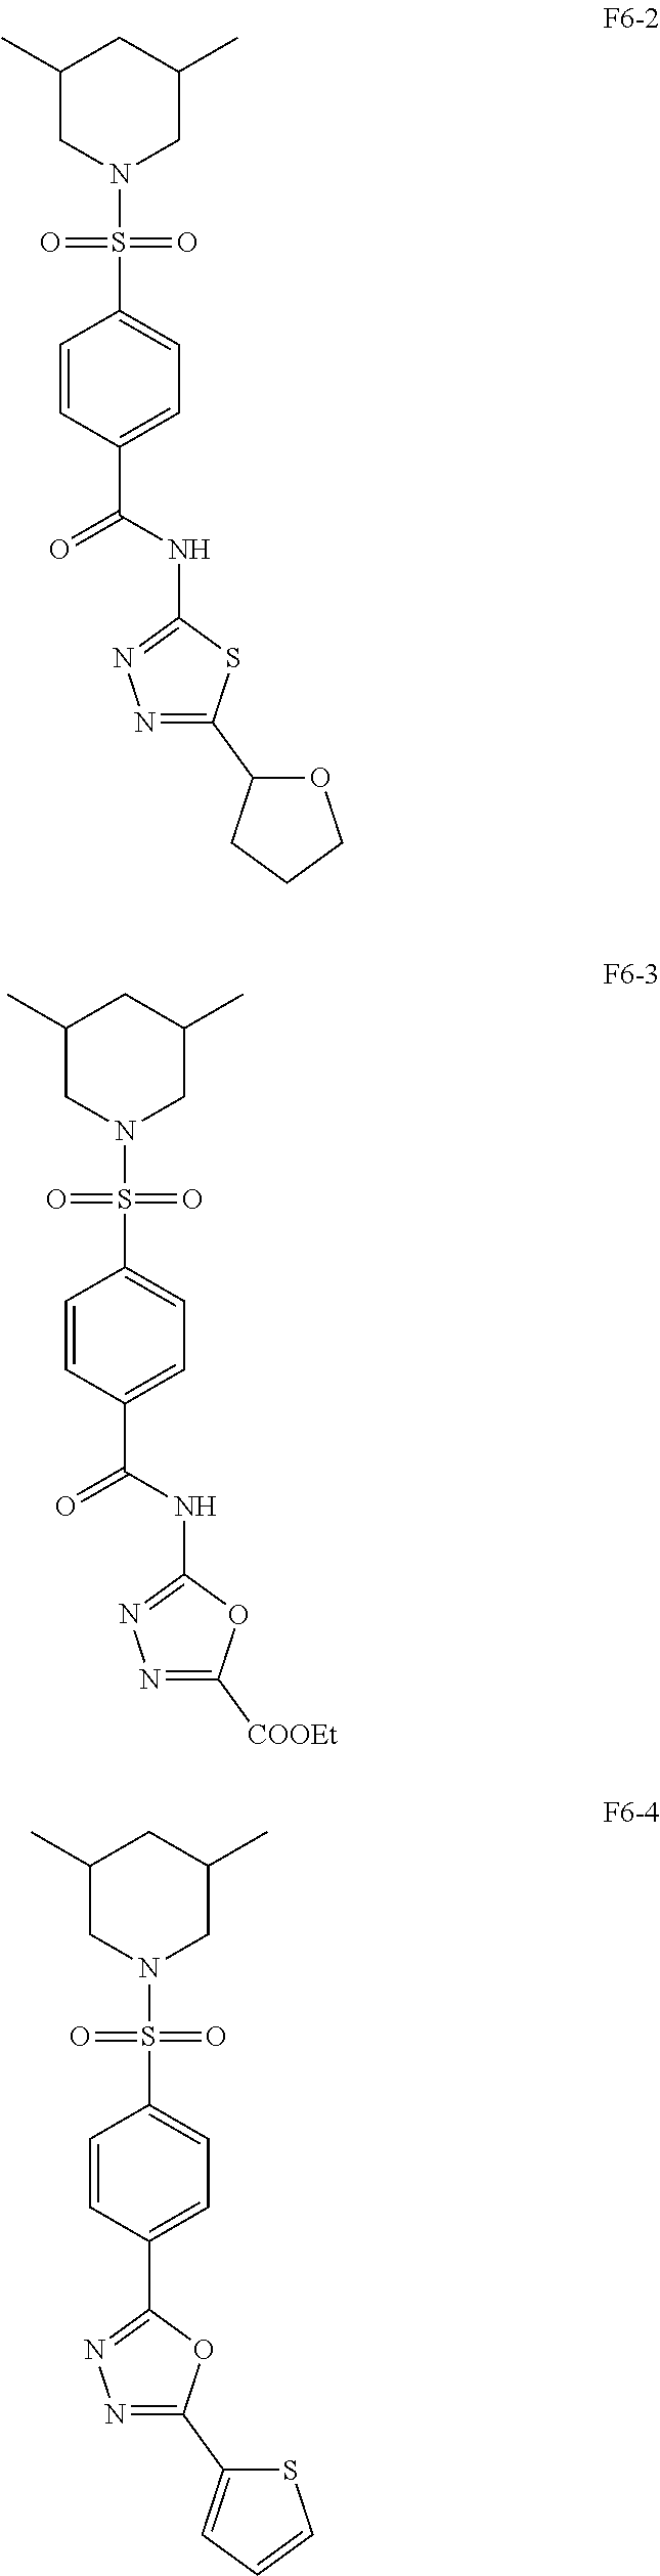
N1(S(=O)(C2=CC=C(C(NC3=NN=C([COOEt])O3)=O)C=C2)=O)CC(C)CC(C)C1.N1(S(=O)(C2=CC=C(C3=NN=C(C4=CC=CS4)O3)C=C2)=O)CC(C)CC(C)C1.N1(S(=O)(C2=CC=C(C(NC3=NN=C(C4CCCO4)S3)=O)C=C2)=O)CC(C)CC(C)C1
